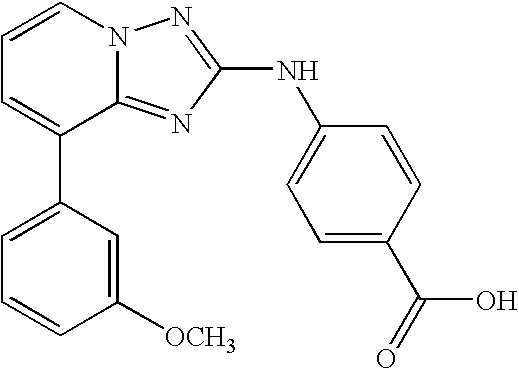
C1=C(C2=CC=CN3C2=NC(NC2=CC=C(C(=O)O)C=C2)=N3)C=C([OCH3])C=C1
